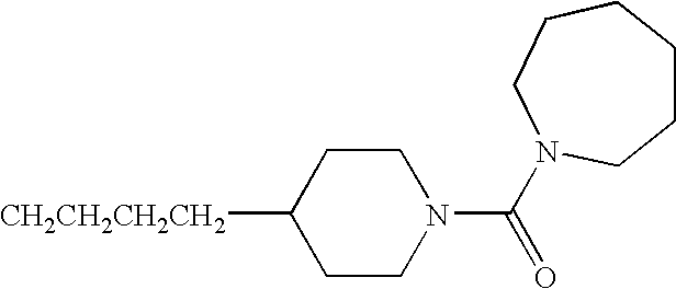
[CH2CH2CH2CH2]C1CCN(C(N2CCCCCC2)=O)CC1
